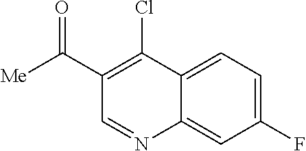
C1(F)=CC=C2C(=C1)N=CC(C([Me])=O)=C2Cl
